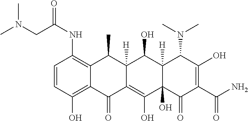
C1=CC(O)=C2C(=C1NC(CN(C)C)=O)C(C)C1([H])C(=C(O)C3(O)C([H])(C1O)C(N(C)C)C(O)=C(C(N)=O)C3=O)C2=O
